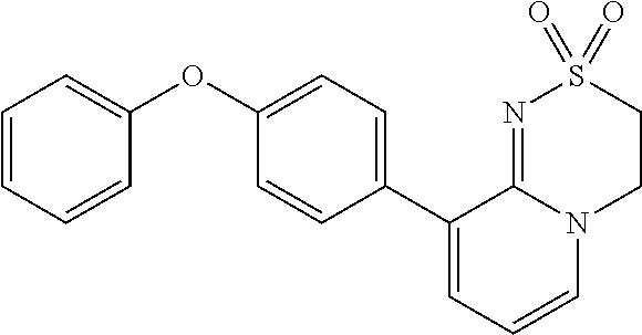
C1(C2=CC=CN3C2=NS(=O)(=O)CC3)=CC=C(OC2=CC=CC=C2)C=C1
